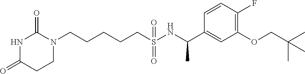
N1C(=O)CCN(CCCCCS(NC(C2=CC(OCC(C)(C)C)=C(F)C=C2)C)(=O)=O)C1=O
